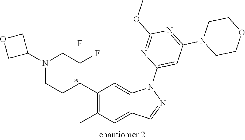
C1(C2C(F)(F)CN(C3COC3)CC2)=C(C)C=C2C(=C1)N(C1=CC(N3CCOCC3)=NC(OC)=N1)N=C2
